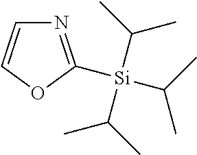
N1=C([Si](C(C)C)(C(C)C)C(C)C)OC=C1
